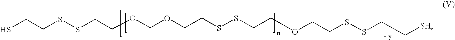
SCCSSCCOCOCCSSCCOCCSSCC[SH]
